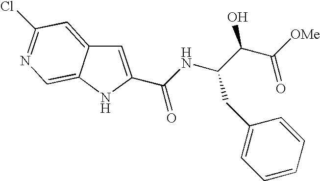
C(NC(C(C([OMe])=O)O)CC1=CC=CC=C1)(=O)C1=CC2=CC(Cl)=NC=C2N1
